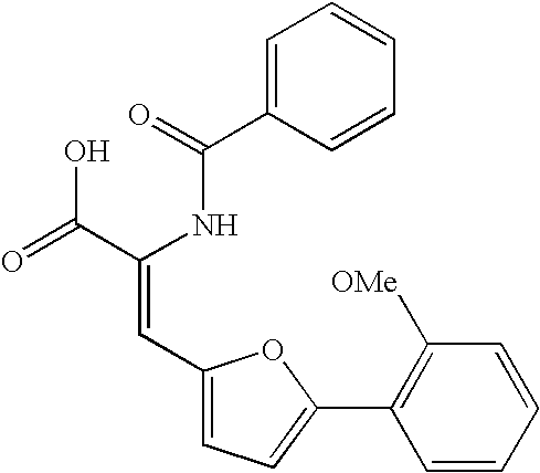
C1=C(C(=O)NC(C(=O)O)=CC2=CC=C(C3=C([OMe])C=CC=C3)O2)C=CC=C1
